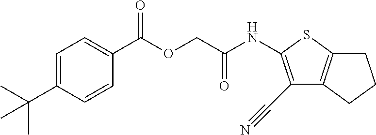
C1=C(C(C)(C)C)C=CC(C(OCC(NC2=C(C#N)C3=C(S2)CCC3)=O)=O)=C1
